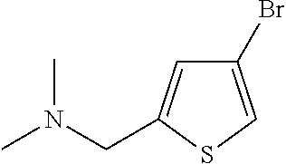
N(C)(C)CC1=CC(Br)=CS1
